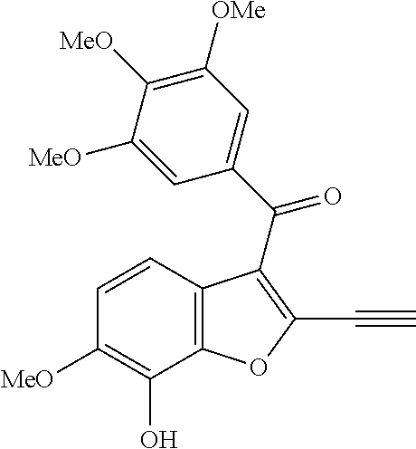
C12=C(C=CC([MeO])=C1O)C(C(C1=CC([OMe])=C([MeO])C([MeO])=C1)=O)=C(C#C)O2
